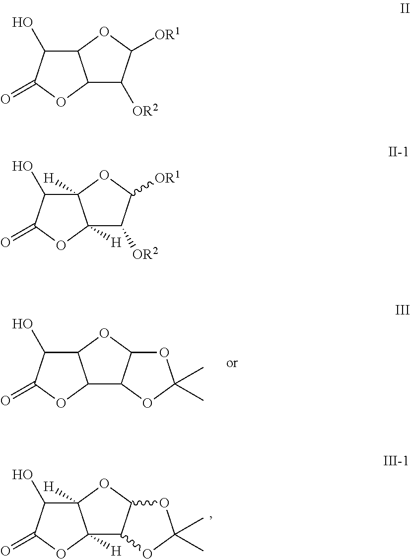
C12C([OR2])C([OR1])OC1C(O)C(=O)O2.C12([H])C([OR2])C([OR1])OC1([H])C(O)C(=O)O2.C12([H])C3C(OC1([H])C(O)C(=O)O2)OC(C)(C)O3.C12C3C(OC1C(O)C(=O)O2)OC(C)(C)O3
